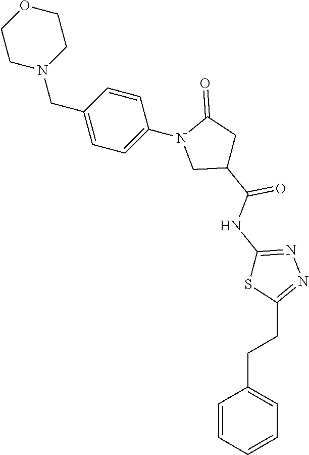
C1CN(CC2=CC=C(N3CC(C(NC4=NN=C(CCC5=CC=CC=C5)S4)=O)CC3=O)C=C2)CCO1
